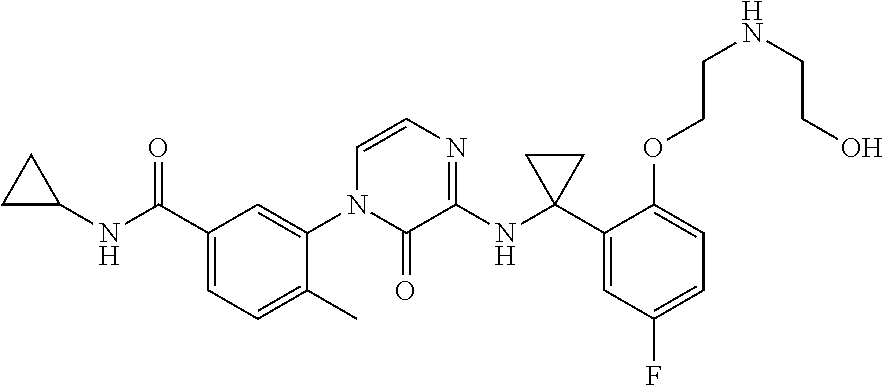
C1C(NC(C2=CC=C(C)C(N3C(=O)C(NC4(C5=CC(F)=CC=C5OCCNCCO)CC4)=NC=C3)=C2)=O)C1
